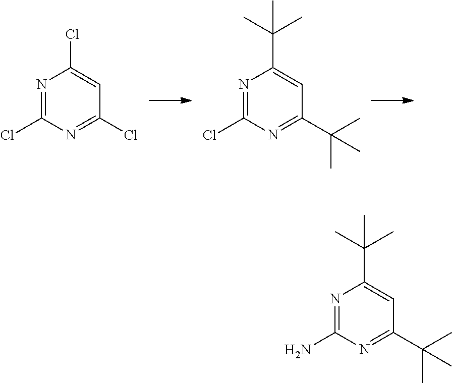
N1=C(Cl)N=C(Cl)C=C1Cl.N1=C(Cl)N=C(C(C)(C)C)C=C1C(C)(C)C.N1=C(N)N=C(C(C)(C)C)C=C1C(C)(C)C
